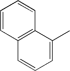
C1=CC2=C(C=C1)C(C)=CC=C2
